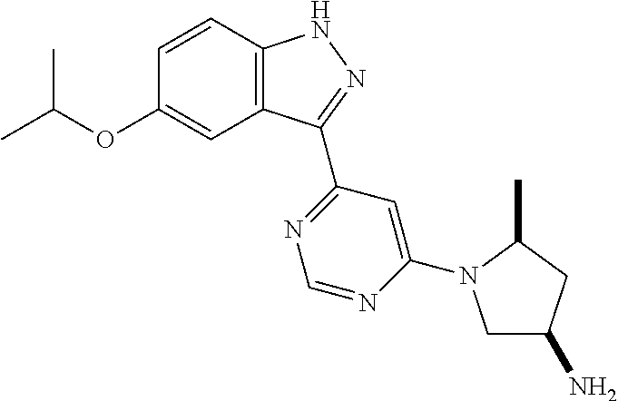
O(C1=CC2=C(C=C1)NN=C2C1=NC=NC(N2CC(N)CC2C)=C1)C(C)C
